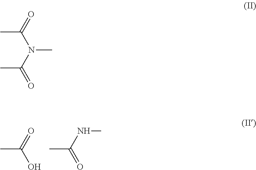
CC(O)=O.N(C(C)=O)C.CC(N(C(C)=O)C)=O
